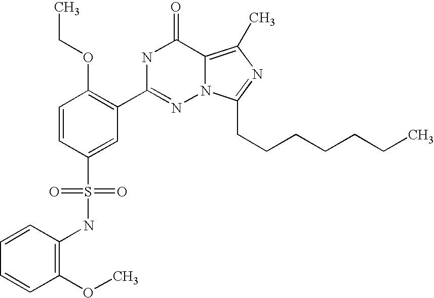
C1=CC(S(NC2=C(OC)C=CC=C2)(=O)=O)=CC(C2=NN3C(=C(C)N=C3CCCCCCC)C(=O)N2)=C1OCC
